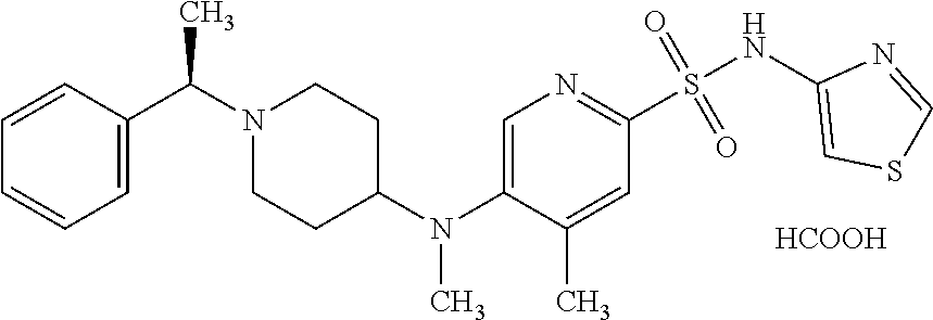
N1(C(C2=CC=CC=C2)C)CCC(N(C2=CN=C(S(NC3=CSC=N3)(=O)=O)C=C2C)C)CC1.[HCOOH]
